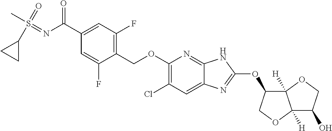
C1(COC2=C(Cl)C=C3C(=N2)NC(OC2C4([H])C([H])(OC2)C(O)CO4)=N3)=C(F)C=C(C(N=S(C)(=O)C2CC2)=O)C=C1F
